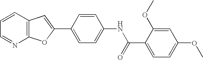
C1=CC2=C(N=C1)OC(C1=CC=C(NC(C3=CC=C(OC)C=C3OC)=O)C=C1)=C2
